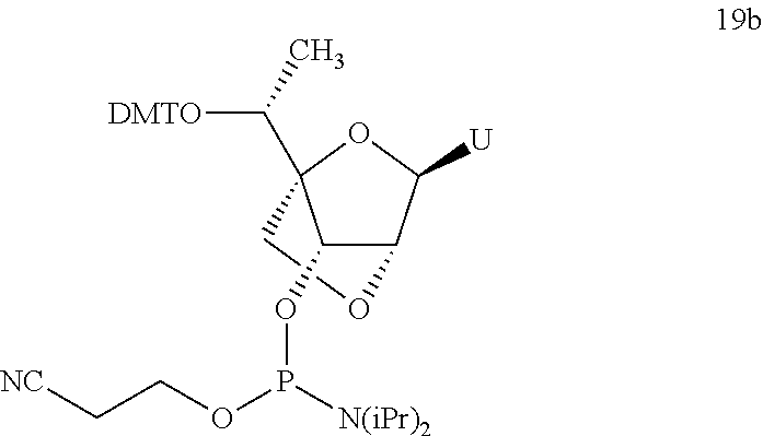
C1(OP(OCC[NC])[N(iPr)2])C2C([U])OC1(C([DMTO])C)CO2
